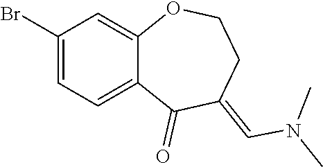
C1(Br)=CC=C2C(=C1)OCCC(=CN(C)C)C2=O
